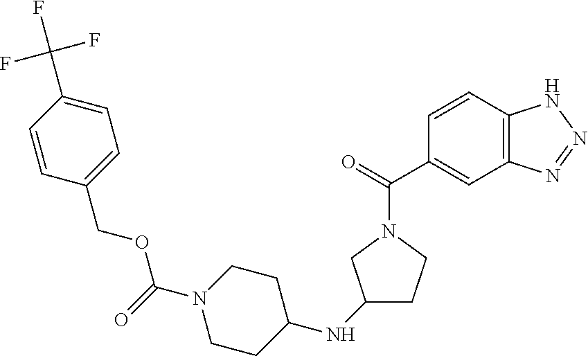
C1=CC(C(F)(F)F)=CC=C1COC(N1CCC(NC2CCN(C(=O)C3=CC4=C(C=C3)NN=N4)C2)CC1)=O
